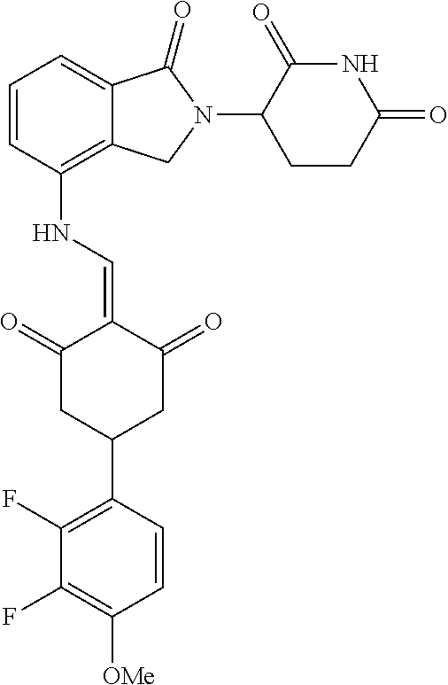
C12=C(NC=C3C(=O)CC(C4=C(F)C(F)=C([OMe])C=C4)CC3=O)C=CC=C1C(=O)N(C1C(=O)NC(=O)CC1)C2
